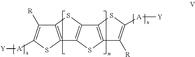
C12=C(SC3=C1SC1=C3SC([A][Y])=C1[R])C([R])=C([A][Y])S2
